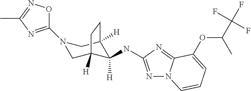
N1=C(NC2([H])C3([H])CN(C4=NC(C)=NO4)CC2([H])CC3)N=C2N1C=CC=C2OC(C(F)(F)F)C
